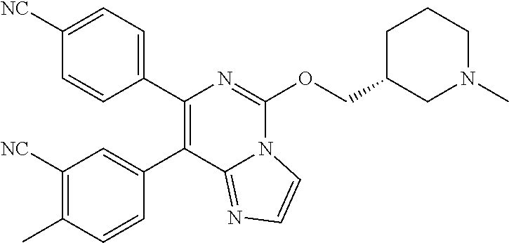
C1(C)=C([NC])C=C(C2=C(C3=CC=C([NC])C=C3)N=C(OCC3CN(C)CCC3)N3C2=NC=C3)C=C1
